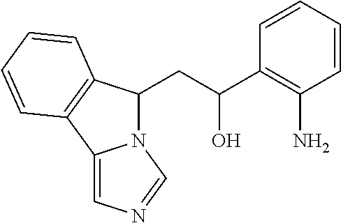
C(C(C1=C(N)C=CC=C1)O)C1N2C(=CN=C2)C2=C1C=CC=C2
